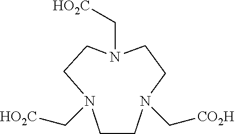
C1CN(C[CO2H])CCN(C[HO2C])CCN1C[HO2C]
